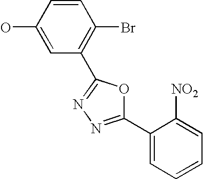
OC1=CC(C2=NN=C(C3=CC=CC=C3[NO2])O2)=C(Br)C=C1
